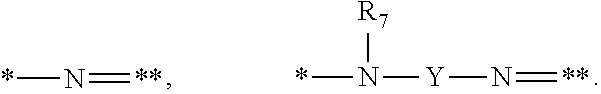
*N=[**].*N([Y]N=[**])[R7]
